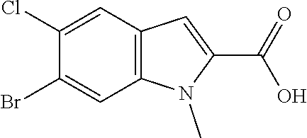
C12=C(C=C(Cl)C(Br)=C1)C=C(C(=O)O)N2C
